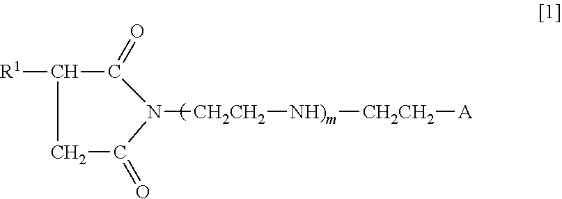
C1C(=O)N([CH2CH2][NH)m][CH2CH2][A])C(=O)C1[R1]
